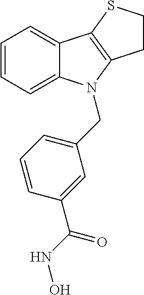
C1=CC=C2C(=C1)C1=C(N2CC2=CC=CC(C(NO)=O)=C2)CCS1
